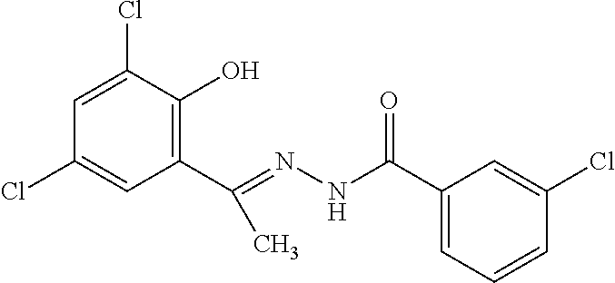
C1=C(Cl)C(O)=C(C(=NNC(C2=CC=CC(Cl)=C2)=O)C)C=C1Cl
